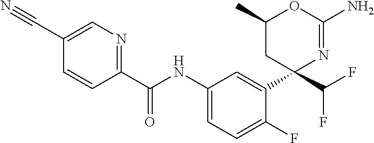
C1(C(NC2=CC=C(F)C(C3(C(F)F)N=C(N)OC(C)C3)=C2)=O)=NC=C(C#N)C=C1
